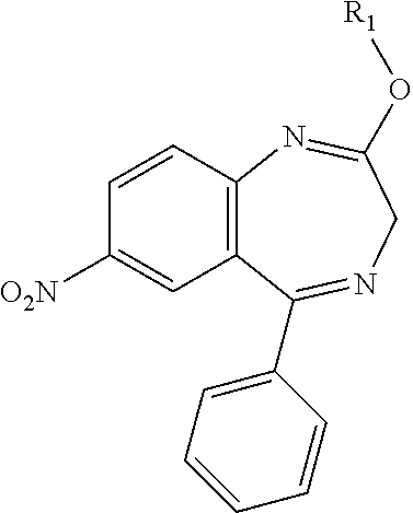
C1=CC2=C(C=C1[O2N])C(C1=CC=CC=C1)=NCC(O[R1])=N2
